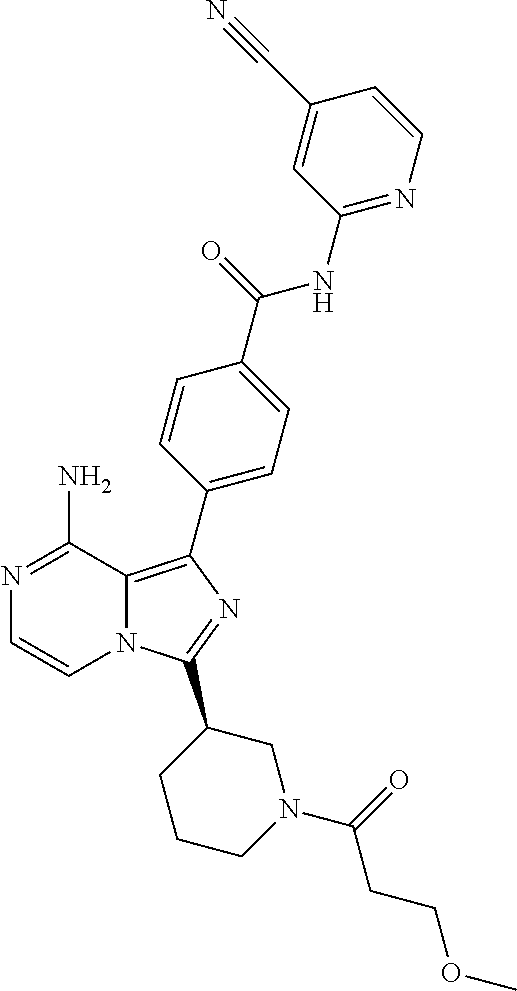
N1=C(N)C2=C(C3=CC=C(C(=O)NC4=NC=CC(C#N)=C4)C=C3)N=C(C3CCCN(C(=O)CCOC)C3)N2C=C1
